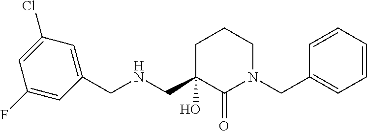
N(CC1=CC(Cl)=CC(F)=C1)CC1(O)CCCN(CC2=CC=CC=C2)C1=O
